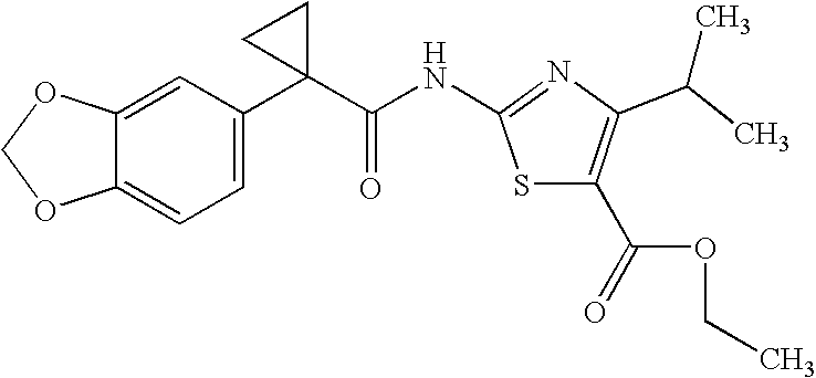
C12=CC=C(C3(C(NC4=NC(C(C)C)=C(C(=O)OCC)S4)=O)CC3)C=C1OCO2
